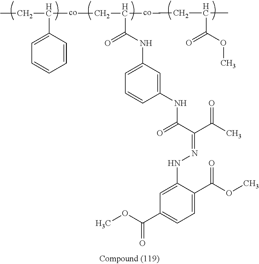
CCC([co]CC([co]CC(C)C(=O)OC)C(NC1=CC=CC(NC(C(C(C)=O)=NNC2=CC(C(OC)=O)=CC=C2C(OC)=O)=O)=C1)=O)C1=CC=CC=C1
